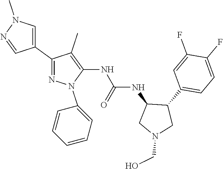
C1(C2=CN(C)N=C2)=NN(C2=CC=CC=C2)C(NC(NC2C(C3=CC=C(F)C(F)=C3)CN(CO)C2)=O)=C1C
